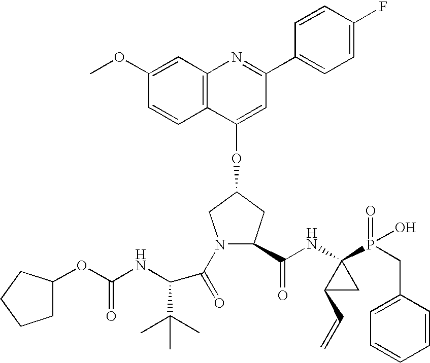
C12=C(C(OC3CN(C(=O)C(C(C)(C)C)NC(OC4CCCC4)=O)C(C(NC4(P(=O)(O)CC5=CC=CC=C5)C(C=C)C4)=O)C3)=CC(C3=CC=C(F)C=C3)=N1)C=CC(OC)=C2
